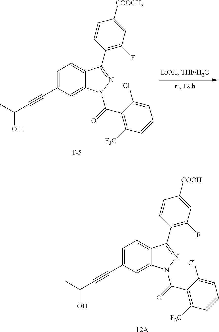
C1=C(C#CC(C)O)C=C2C(=C1)C(C1=C(F)C=C([COOH])C=C1)=NN2C(C1=C([F3C])C=CC=C1Cl)=O.[12A].C1=C(C#CC(C)O)C=C2C(=C1)C(C1=C(F)C=C([COOCH3])C=C1)=NN2C(C1=C([F3C])C=CC=C1Cl)=O.[T]
